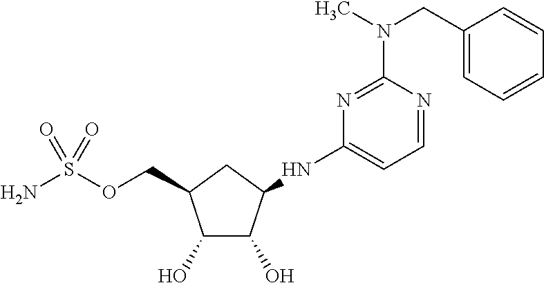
C1(O)C(O)C(NC2=CC=NC(N(C)CC3=CC=CC=C3)=N2)CC1COS(N)(=O)=O
